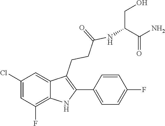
C1(C2=C(CCC(=O)NC(C(N)=O)CO)C3=CC(Cl)=CC(F)=C3N2)=CC=C(F)C=C1
